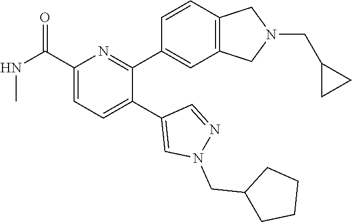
C1(C(=O)NC)=CC=C(C2=CN(CC3CCCC3)N=C2)C(C2=CC3=C(C=C2)CN(CC2CC2)C3)=N1
